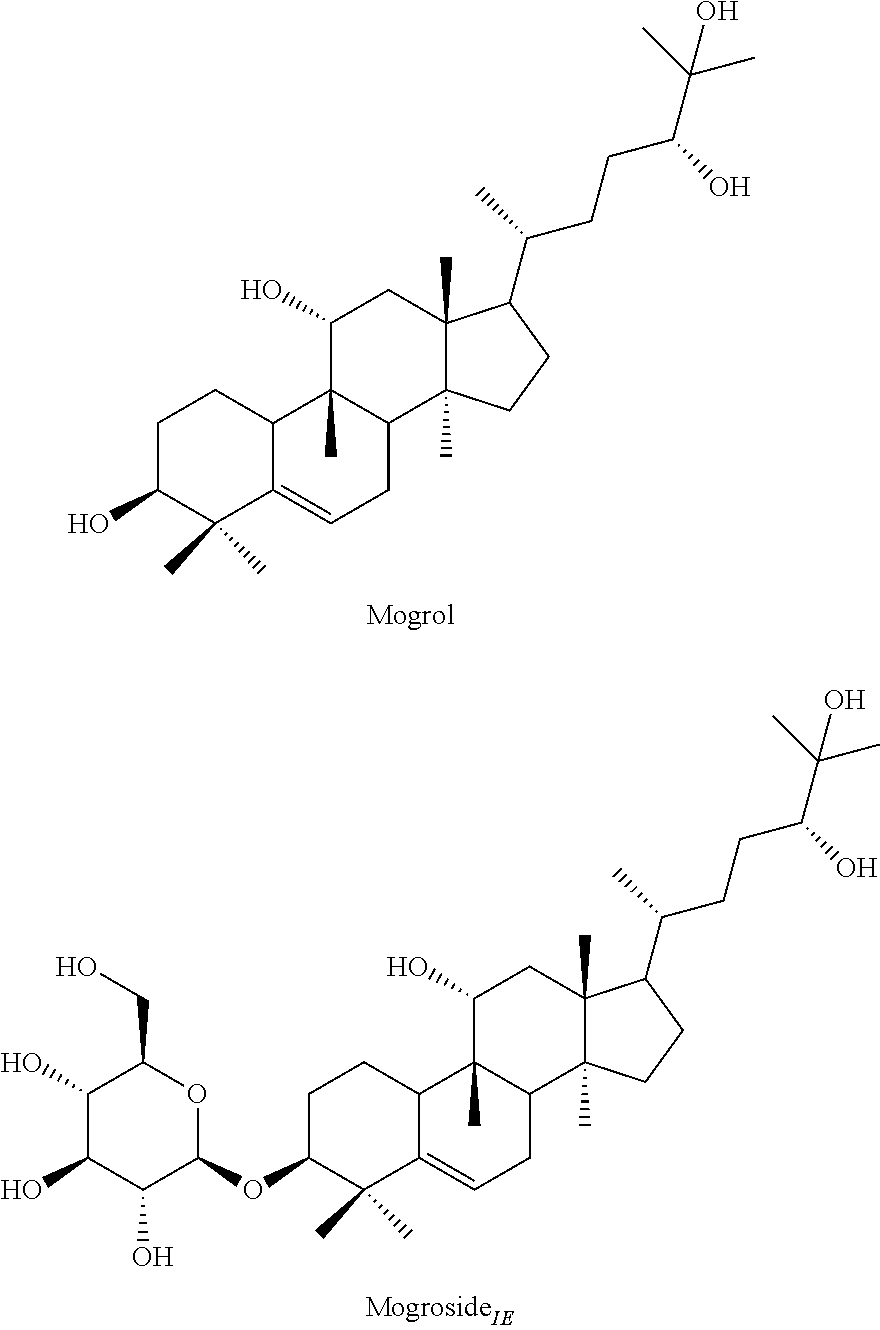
C1C(O)C(C)(C)C2=CCC3C(C)(C2C1)C(O)CC1(C)C3(C)CCC1C(CCC(C(C)(C)O)O)C.C1C(OC2OC(CO)C(O)C(O)C2O)C(C)(C)C2=CCC3C(C)(C2C1)C(O)CC1(C)C3(C)CCC1C(CCC(C(C)(C)O)O)C
